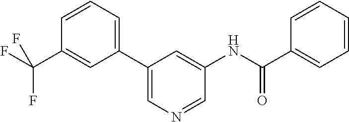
C1(C2=CN=CC(NC(=O)C3=CC=CC=C3)=C2)=CC=CC(C(F)(F)F)=C1
